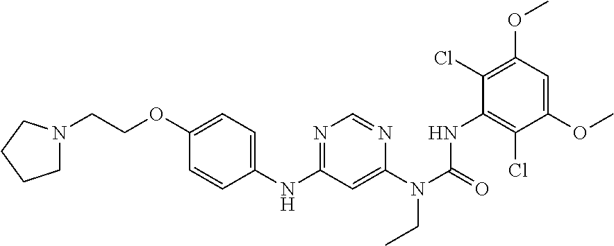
C1=CC(NC2=NC=NC(N(C(=O)NC3=C(Cl)C(OC)=CC(OC)=C3Cl)CC)=C2)=CC=C1OCCN1CCCC1
